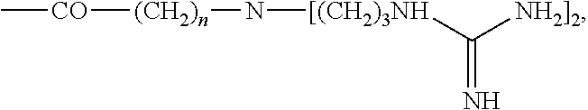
C[CO][(CH2)n]N[[(CH2)3NH]C(=N)[NH2]2]
